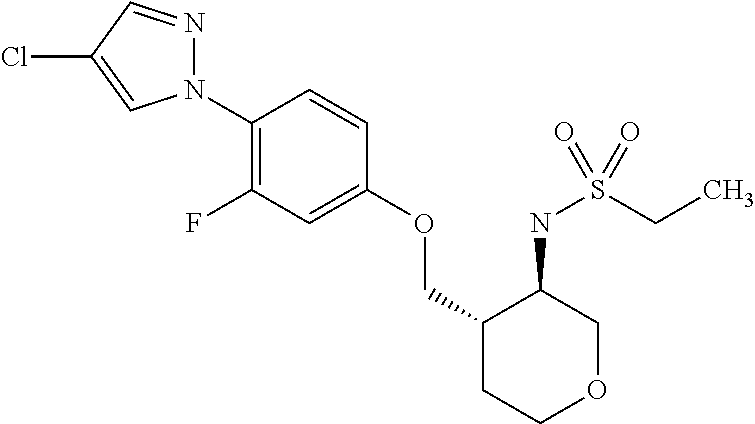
N1(C2=C(F)C=C(OCC3CCOCC3NS(CC)(=O)=O)C=C2)N=CC(Cl)=C1
